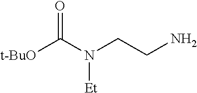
[t-BuO]C(N(CCN)[Et])=O
